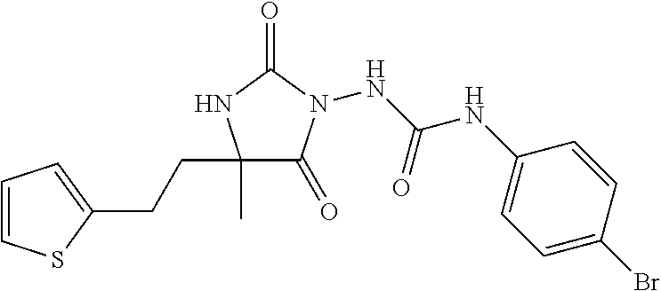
C1(C)(CCC2=CC=CS2)C(=O)N(NC(NC2=CC=C(Br)C=C2)=O)C(=O)N1
